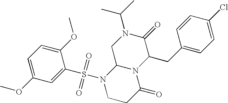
C1=C(OC)C=C(S(N2CCC(=O)N3C2CN(C(C)C)C(=O)C3CC2=CC=C(Cl)C=C2)(=O)=O)C(OC)=C1
